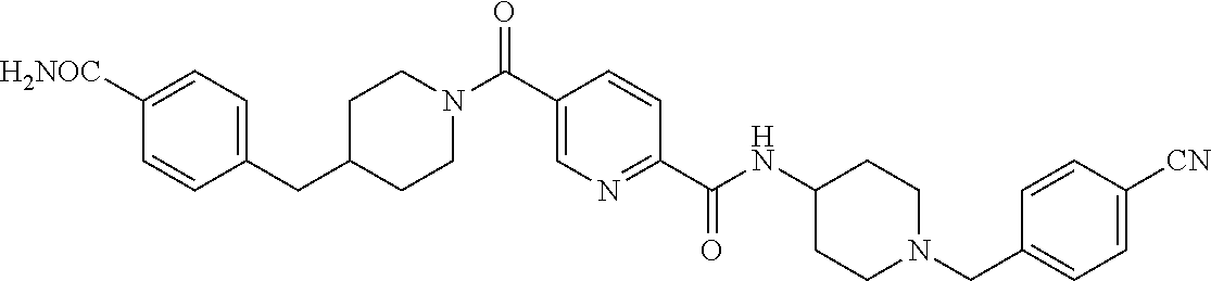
N(C(C1=NC=C(C(N2CCC(CC3=CC=C([CONH2])C=C3)CC2)=O)C=C1)=O)C1CCN(CC2=CC=C([CN])C=C2)CC1
